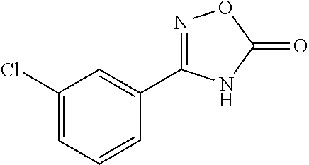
C1(Cl)=CC=CC(C2=NOC(=O)N2)=C1
